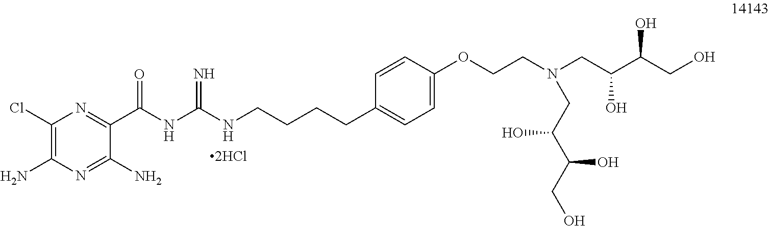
C1(Cl)=C(N)N=C(N)C(C(NC(=N)NCCCCC2=CC=C(OCCN(CC(C(CO)O)O)CC(C(CO)O)O)C=C2)=O)=N1.[2HCl]
